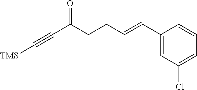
C1(C=CCCC(C#C[TMS])=O)=CC(Cl)=CC=C1
